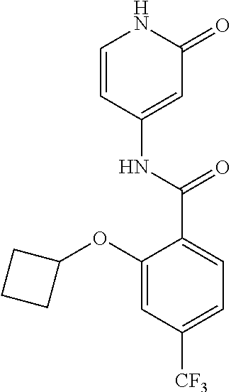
C1=CC(NC(C2=CC=C([CF3])C=C2OC2CCC2)=O)=CC(=O)N1
